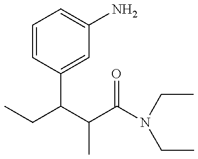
CCC(C(C(N(CC)CC)=O)C)C1=CC(N)=CC=C1
